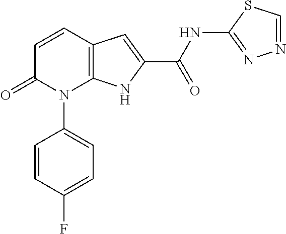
C12=C(C=CC(=O)N1C1=CC=C(F)C=C1)C=C(C(NC1=NN=CS1)=O)N2
